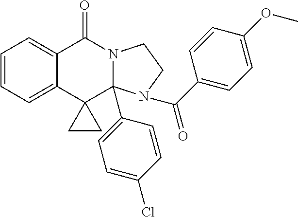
C1=CC=C2C(=C1)C(=O)N1C(C3=CC=C(Cl)C=C3)(C23CC3)N(C(=O)C2=CC=C(OC)C=C2)CC1
